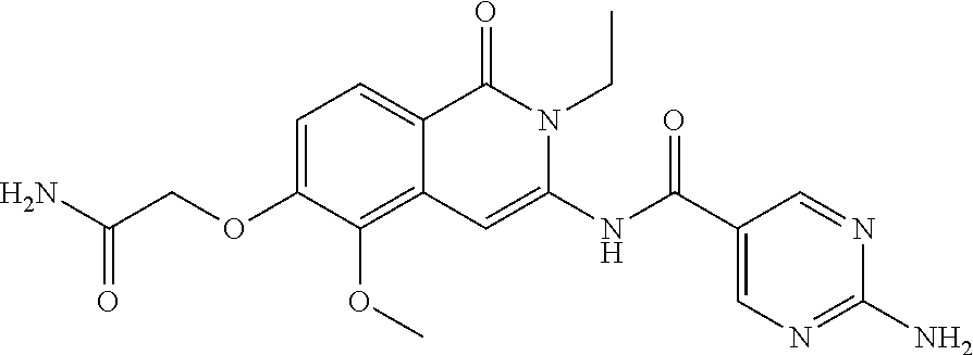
C1=C(OCC(=O)N)C(OC)=C2C(=C1)C(=O)N(CC)C(NC(C1=CN=C(N)N=C1)=O)=C2
